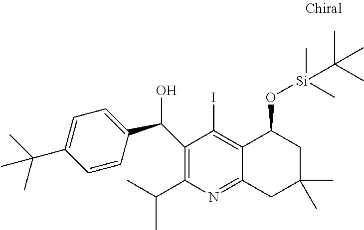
C(C1=C(C(C)C)N=C2C(=C1I)C(O[Si](C)(C)C(C)(C)C)CC(C)(C)C2)(O)C1=CC=C(C(C)(C)C)C=C1
